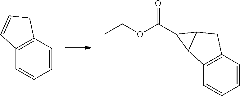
C1=CC=CC2=C1C1C(C2)C1C(OCC)=O.C1=CC=CC2=C1C=CC2
